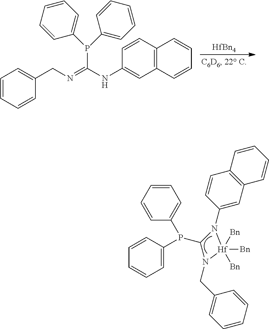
C1=C(P(C2N(C3=CC4=C(C=C3)C=CC=C4)[Hf]([Bn])([Bn])([Bn])N2CC2=CC=CC=C2)C2=CC=CC=C2)C=CC=C1.[HfBn4].C1(CN=C(NC2=CC3=C(C=C2)C=CC=C3)P(C2=CC=CC=C2)C2=CC=CC=C2)=CC=CC=C1
